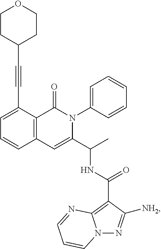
C1=C(C#CC2CCOCC2)C2=C(C=C1)C=C(C(C)NC(=O)C1=C3N(N=C1[NH2])C=CC=N3)N(C1=CC=CC=C1)C2=O
